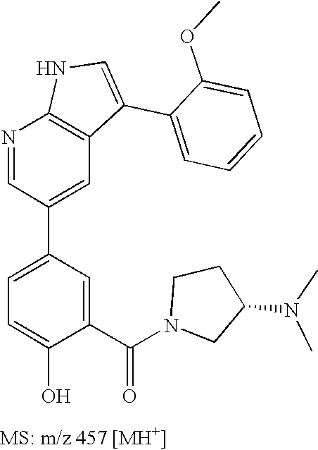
N1=CC(C2=CC=C(O)C(C(N3CCC(N(C)C)C3)=O)=C2)=CC2=C1NC=C2C1=CC=CC=C1OC
